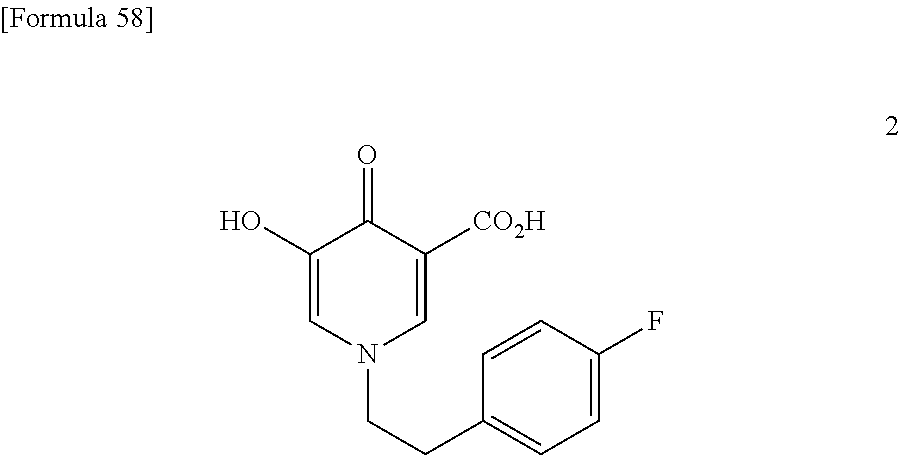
C1=C(F)C=CC(CCN2C=C([CO2H])C(=O)C(O)=C2)=C1
